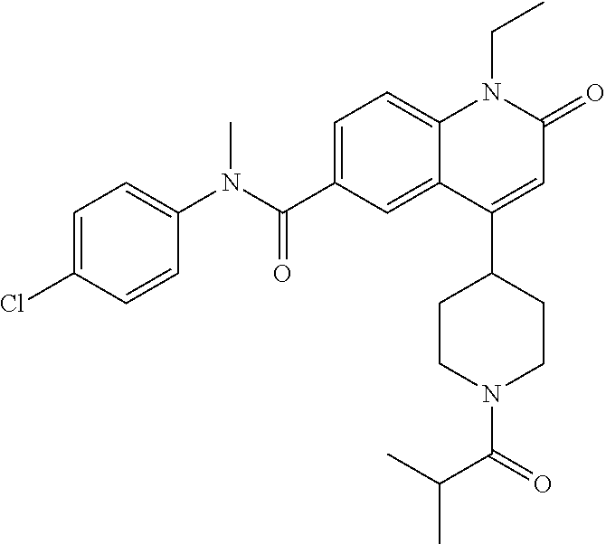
C1(N(C(C2=CC=C3C(=C2)C(C2CCN(C(C(C)C)=O)CC2)=CC(=O)N3CC)=O)C)=CC=C(Cl)C=C1
